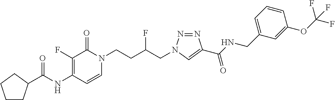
N(C1=C(F)C(=O)N(CCC(CN2N=NC(C(NCC3=CC=CC(OC(F)(F)F)=C3)=O)=C2)F)C=C1)C(=O)C1CCCC1
